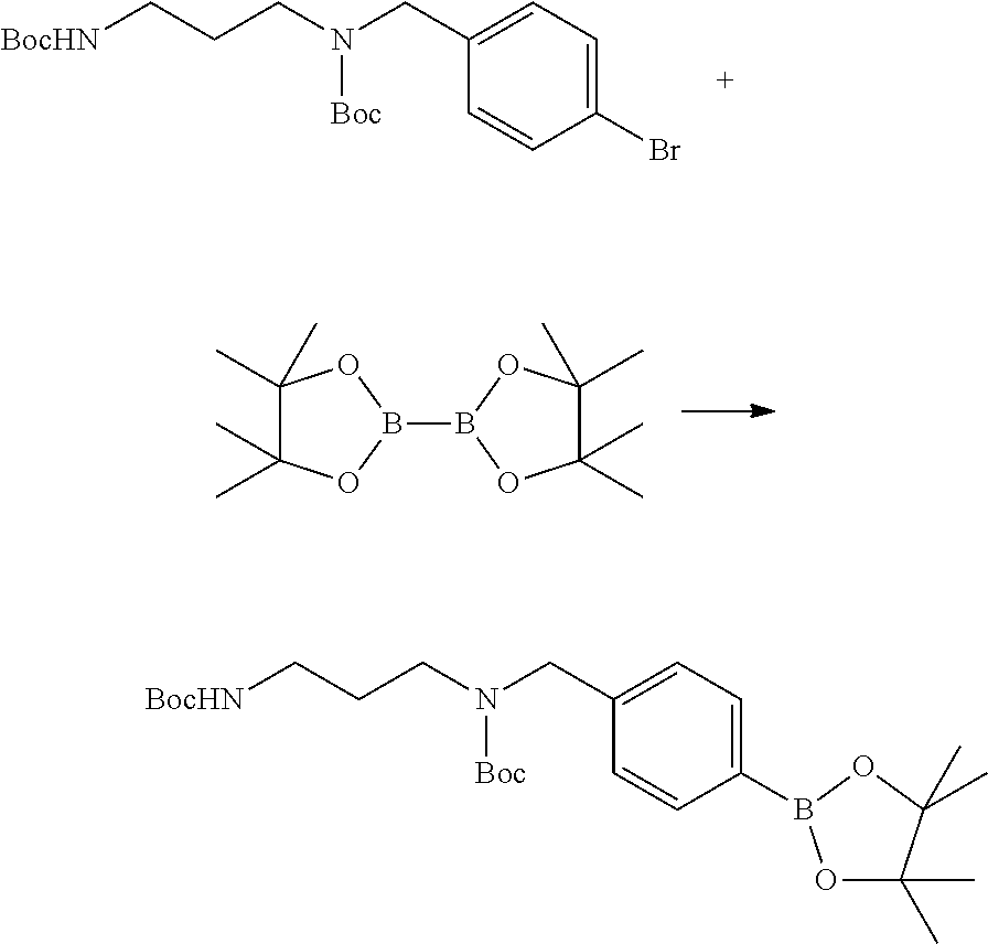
[BocHN]CCCN(CC1=CC=C(Br)C=C1)[Boc].C1(C)(C)C(C)(C)OB(B2OC(C)(C)C(C)(C)O2)O1.[BocHN]CCCN(CC1=CC=C(B2OC(C)(C)C(C)(C)O2)C=C1)[Boc]
